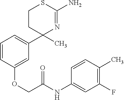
C1CC(C)(C2=CC=CC(OCC(NC3=CC(F)=C(C)C=C3)=O)=C2)N=C(N)S1
